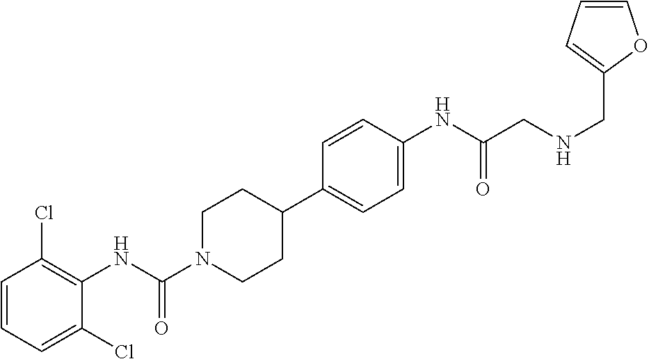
C1=CC=C(Cl)C(NC(N2CCC(C3=CC=C(NC(CNCC4=CC=CO4)=O)C=C3)CC2)=O)=C1Cl
